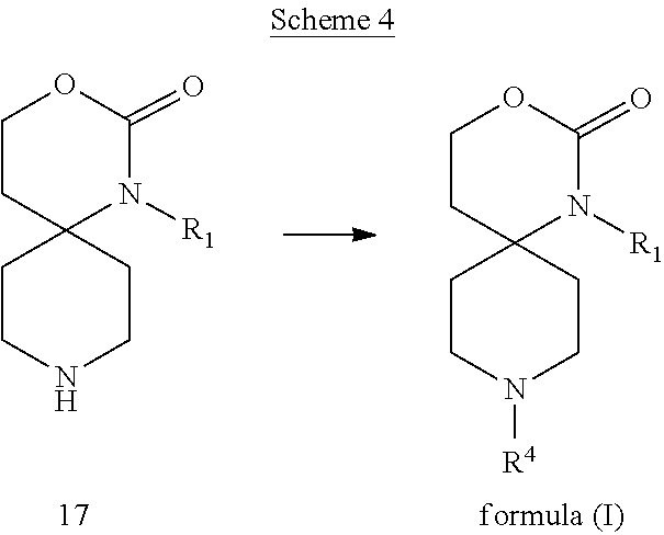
C1CN([R4])CCC12CCOC(=O)N2[R1].N1CCC2(CC1)CCOC(=O)N2[R1]
